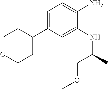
C1=C(C2CCOCC2)C=C(NC(COC)C)C(N)=C1
